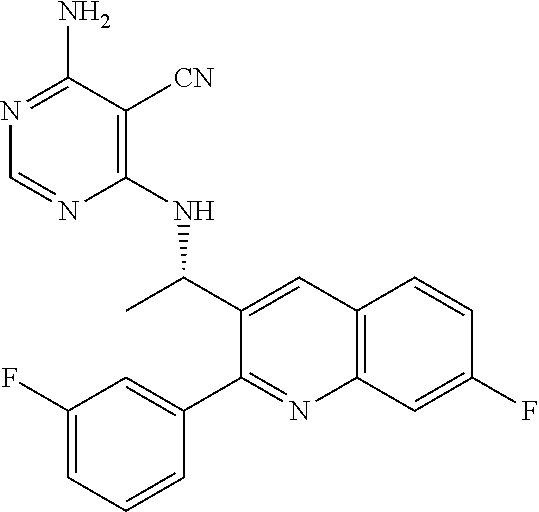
C12=C(C=C(F)C=C1)N=C(C1=CC(F)=CC=C1)C(C(C)NC1=C([CN])C(N)=NC=N1)=C2
